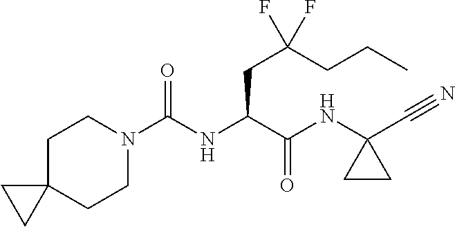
C(NC(C(NC1(C#N)CC1)=O)CC(F)(CCC)F)(N1CCC2(CC1)CC2)=O
